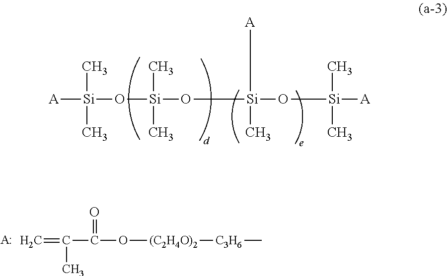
C=C(C(O[(C2H4O)2][C3H6]C)=O)C.[A:].[A][Si](O[Si](O[Si](O[Si]([A])(C)C)(C)[A])(C)C)(C)C
